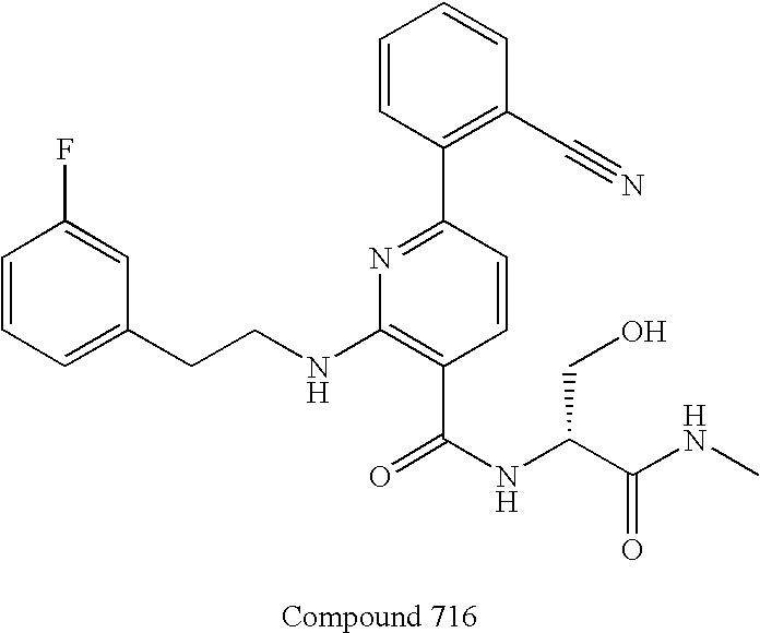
C1=CC=C(CCNC2=C(C(NC(C(NC)=O)CO)=O)C=CC(C3=C(C#N)C=CC=C3)=N2)C=C1F
